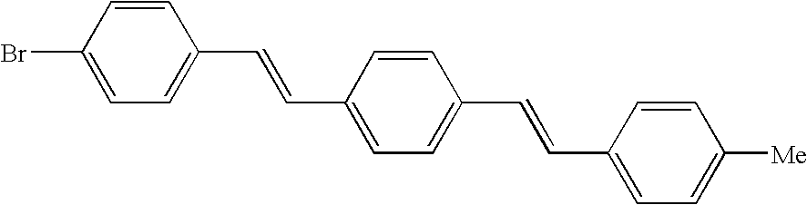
C1=CC(Br)=CC=C1C=CC1=CC=C(C=CC2=CC=C([Me])C=C2)C=C1
